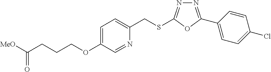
N1=C(C2=CC=C(Cl)C=C2)OC(SCC2=CC=C(OCCCC([MeO])=O)C=N2)=N1
